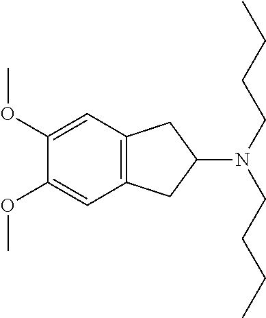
C1(OC)=CC2=C(C=C1OC)CC(N(CCCC)CCCC)C2
